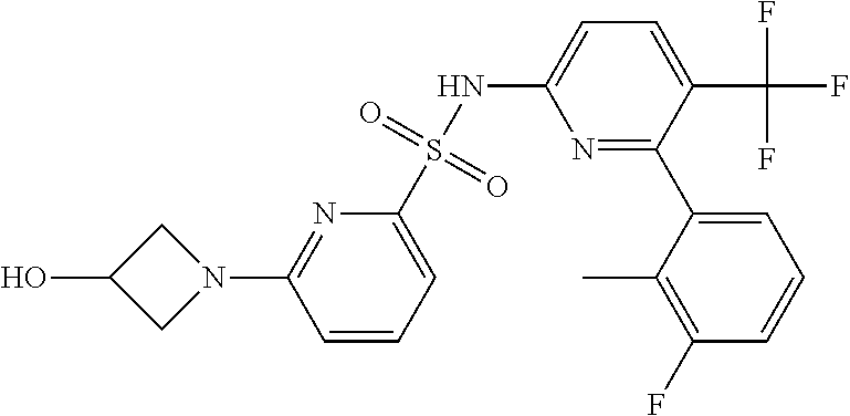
C1=CC=C(S(NC2=CC=C(C(F)(F)F)C(C3=CC=CC(F)=C3C)=N2)(=O)=O)N=C1N1CC(O)C1
